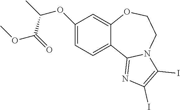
C1(OC(C)C(=O)OC)=CC=C2C(=C1)OCCN1C2=NC(I)=C1I
